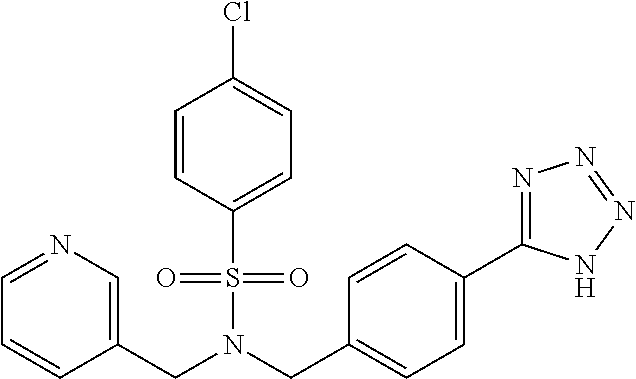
C1=CC(S(=O)(=O)N(CC2=CC=C(C3=NN=NN3)C=C2)CC2=CN=CC=C2)=CC=C1Cl
